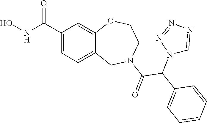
C1(C(NO)=O)=CC=C2C(=C1)OCCN(C(=O)C(C1=CC=CC=C1)N1C=NN=N1)C2
